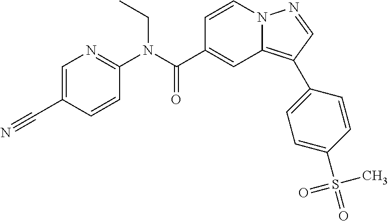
C1=CN2C(=C(C3=CC=C(S(=O)(=O)C)C=C3)C=N2)C=C1C(N(C1=NC=C(C#N)C=C1)CC)=O
